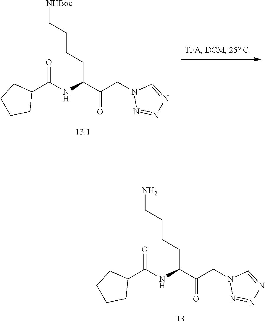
C(C(C(CN1N=NN=C1)=O)NC(C1CCCC1)=O)CCCN.C(C(C(CN1N=NN=C1)=O)NC(C1CCCC1)=O)CCC[NHBoc]
